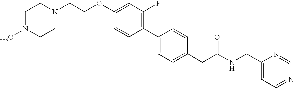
C1=CC(C2=CC=C(CC(NCC3=CC=NC=N3)=O)C=C2)=C(F)C=C1OCCN1CCN(C)CC1
